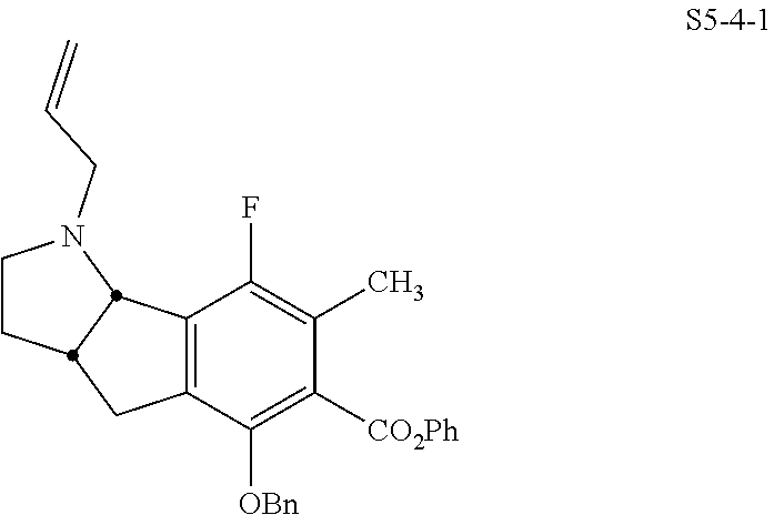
C12=C(C(F)=C(C)C([CO2Ph])=C1[OBn])C1N(CC=C)CCC1C2
